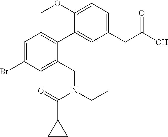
C1=C(Br)C=C(CN(CC)C(=O)C2CC2)C(C2=CC(CC(O)=O)=CC=C2OC)=C1
